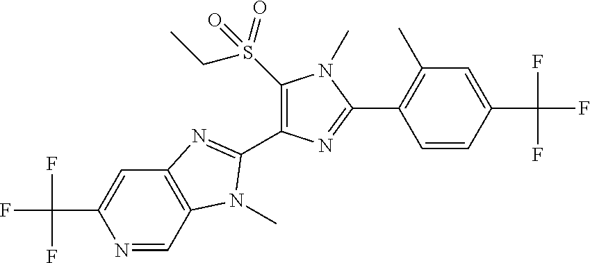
N1=CC2=C(C=C1C(F)(F)F)N=C(C1=C(S(CC)(=O)=O)N(C)C(C3=C(C)C=C(C(F)(F)F)C=C3)=N1)N2C
